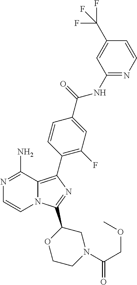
N1=C(N)C2=C(C3=C(F)C=C(C(=O)NC4=NC=CC(C(F)(F)F)=C4)C=C3)N=C(C3OCCN(C(COC)=O)C3)N2C=C1
